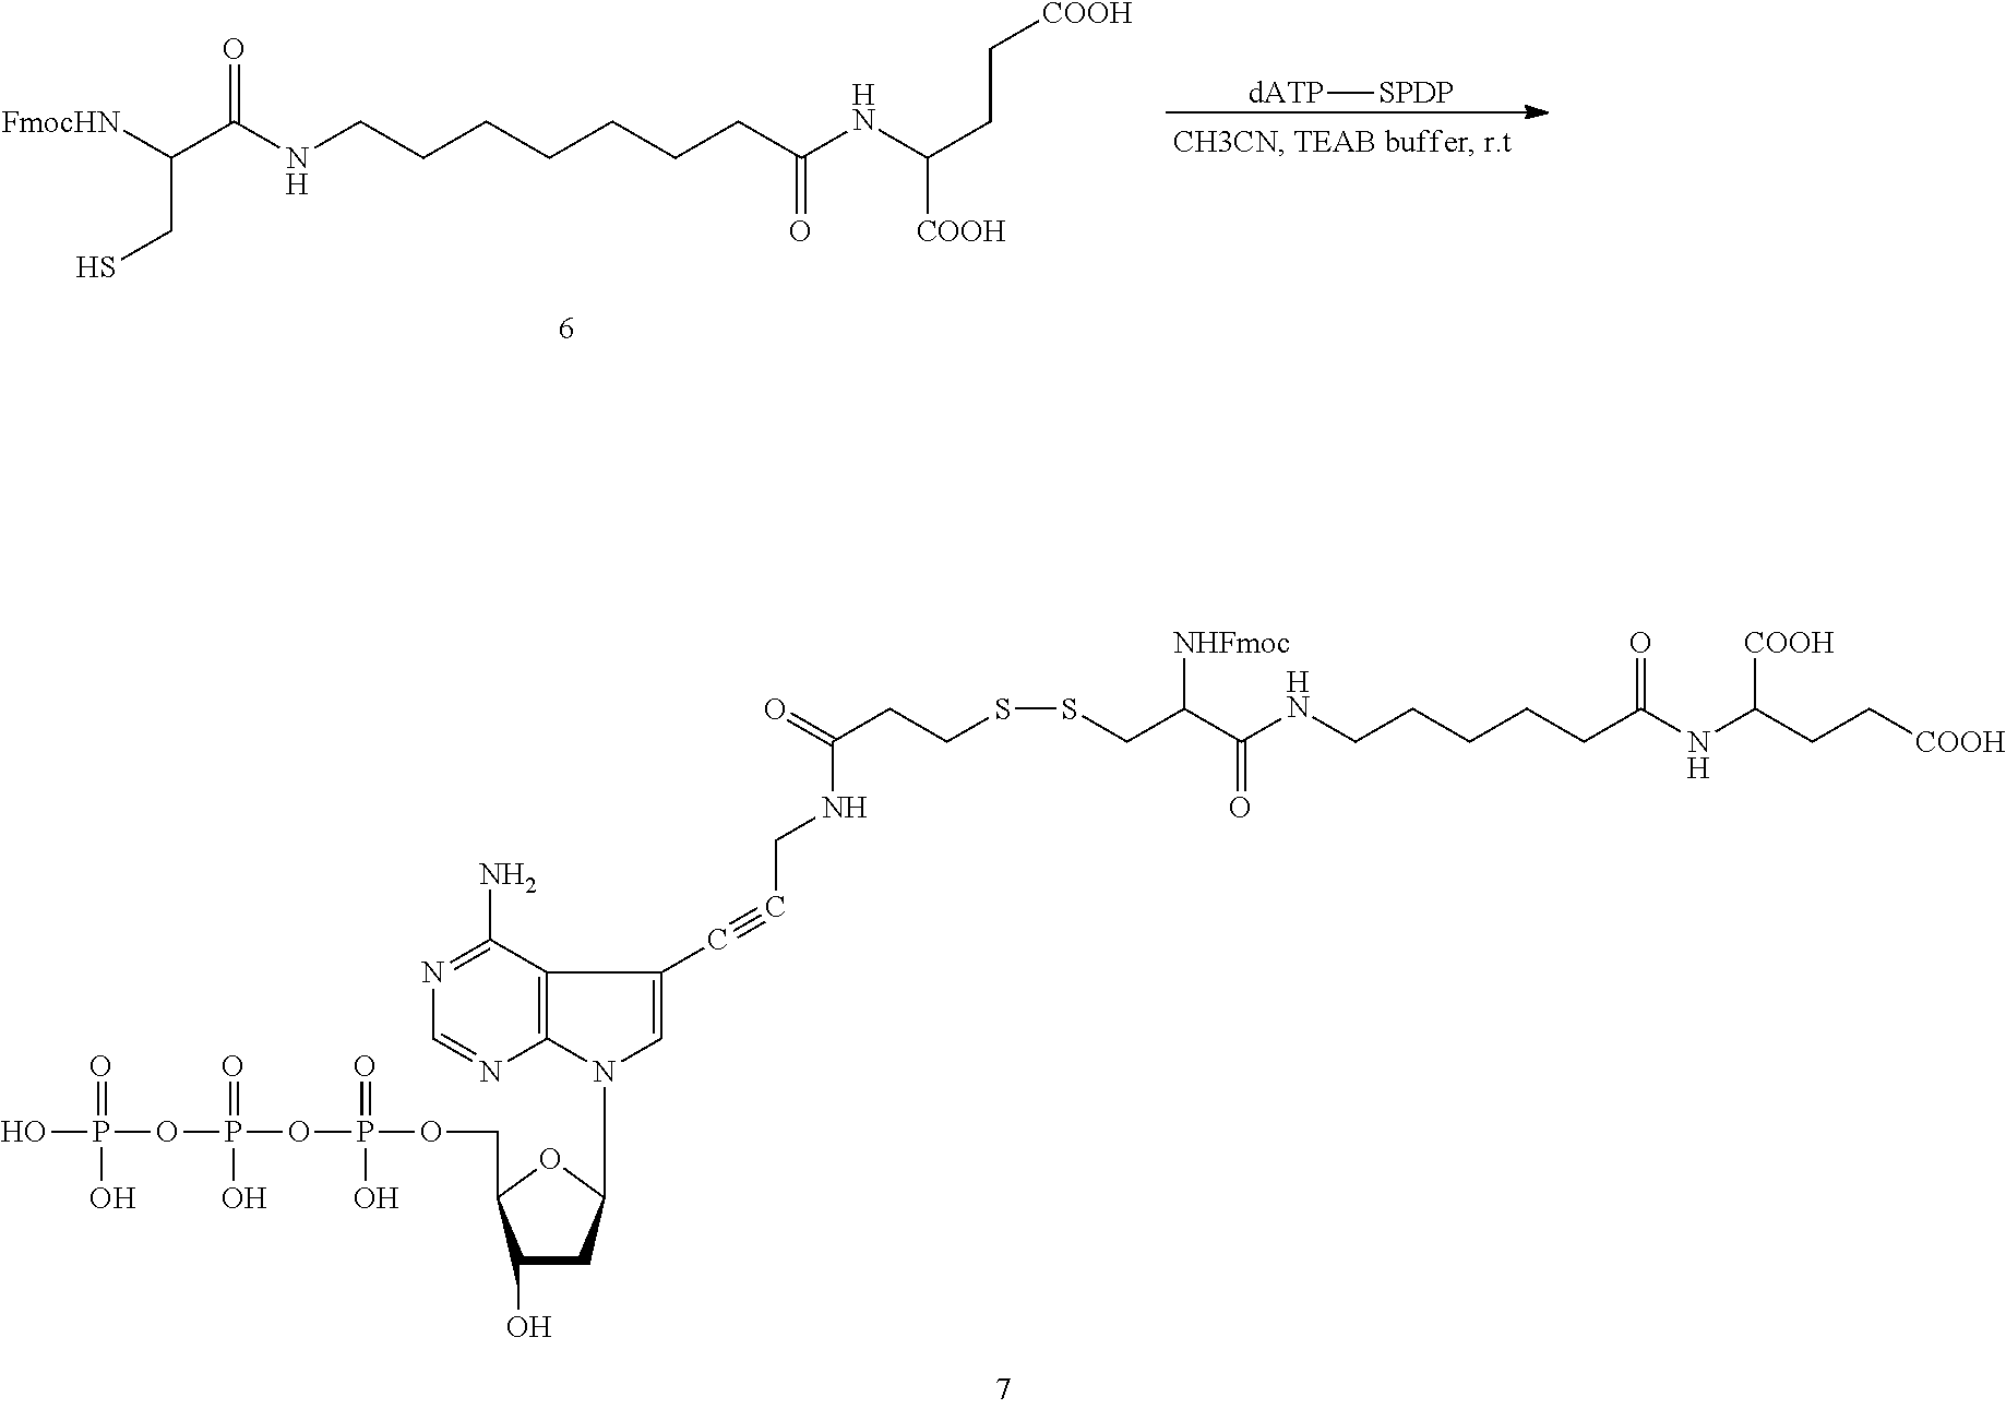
P(O)(OP(OP(=O)(O)OCC1C(O)CC(N2C3=C(C(C#CCNC(=O)CCSSCC([NHFmoc])C(=O)NCCCCCC(=O)NC([COOH])CC[COOH])=C2)C(N)=NC=N3)O1)(=O)O)(=O)O.[FmocHN]C(C(=O)NCCCCCCCC(NC(CC[COOH])[COOH])=O)CS.[dATP][SPDP]
